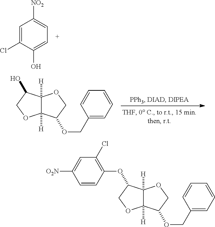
C1=C(Cl)C(O)=CC=C1[NO2].C12([H])C([H])(C(O)CO1)OCC2OCC1=CC=CC=C1.C12([H])C([H])(C(OC3=C(Cl)C=C([O2N])C=C3)CO1)OCC2OCC1=CC=CC=C1
